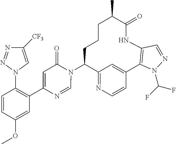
C12=NC=CC(=C1)C1=C(NC(=O)C(C)CCCC2N2C(=O)C=C(C3=C(N4C=C([CF3])N=N4)C=CC(OC)=C3)N=C2)C=NN1C(F)F
